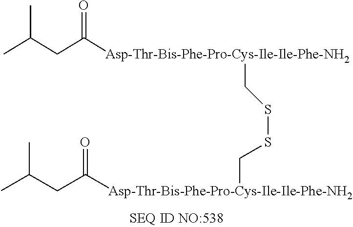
CC(CC([Asp-Thr-Bis-Phe-Pro-Cys-Ile-Ile-Phe-NH2]CSSC[Asp-Thr-Bis-Phe-Pro-Cys-Ile-Ile-Phe-NH2]C(=O)CC(C)C)=O)C
